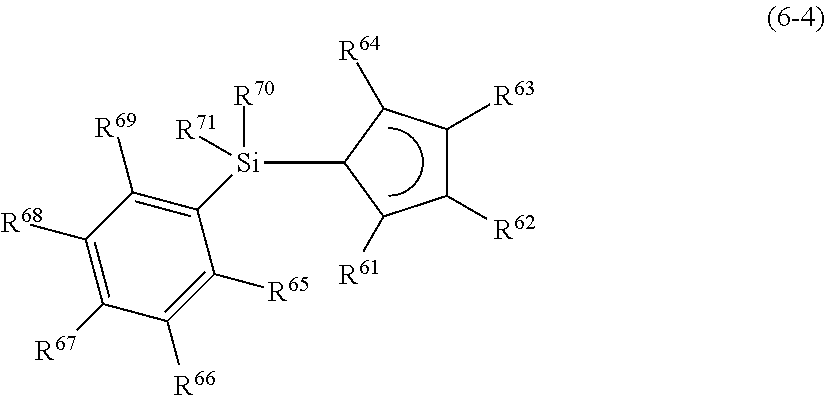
[Si]([R70])([R71])(C1=C([R69])C([R68])=C([R67])C([R66])=C1[R65])C1C([R61])C([R62])C([R63])C1[R64]
